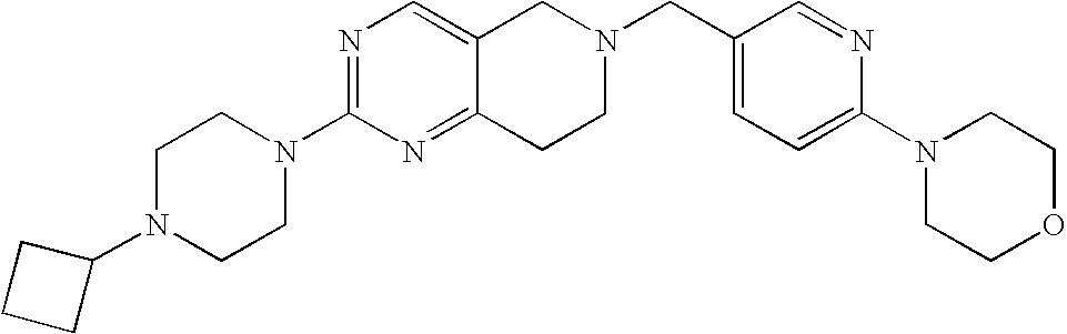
C1N(C2CCC2)CCN(C2=NC=C3C(=N2)CCN(CC2=CC=C(N4CCOCC4)N=C2)C3)C1
